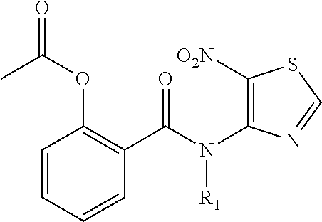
C1(C(=O)N([R1])C2=C([O2N])SC=N2)=C(OC(=O)C)C=CC=C1
